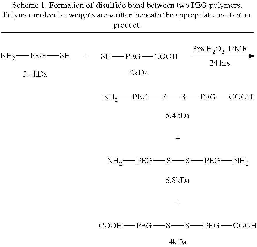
N[PEG]SS[PEG]N.N[PEG]SS[PEG][COOH].[COOH][PEG]SS[PEG][COOH].N[PEG]S.S[PEG][COOH]
